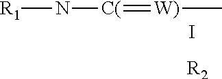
[R1]N[C(]=[W)]C.I.[R2]
